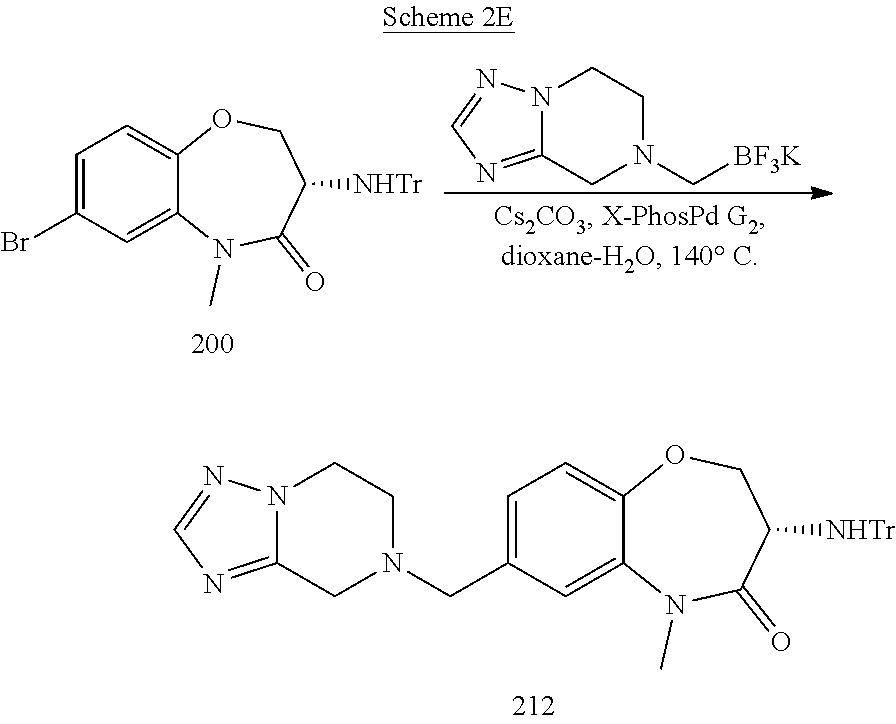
C12=CC=C(Br)C=C1N(C)C(=O)C([NHTr])CO2.N12C(=NC=N1)CN(C[BF3K])CC2.C12=CC=C(CN3CCN4C(=NC=N4)C3)C=C1N(C)C(=O)C([NHTr])CO2
